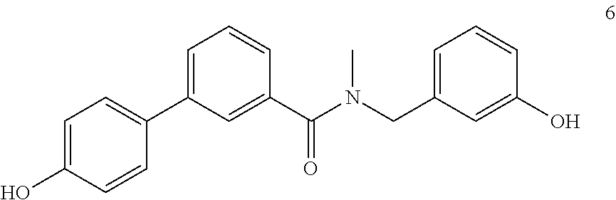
C1(C2=CC=CC(C(N(C)CC3=CC=CC(O)=C3)=O)=C2)=CC=C(O)C=C1
